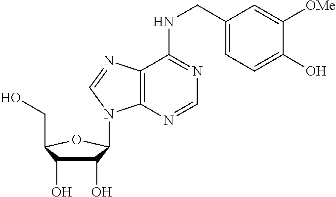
C1(O)C(O)C(CO)OC1N1C2=C(C(NCC3=CC=C(O)C([OMe])=C3)=NC=N2)N=C1
